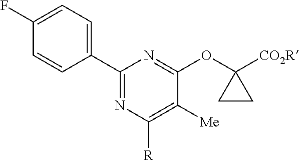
C1(F)=CC=C(C2=NC([R])=C([Me])C(OC3([CO2R])CC3)=N2)C=C1
